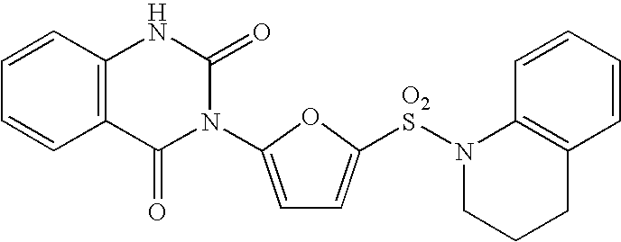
C12=C(C=CC=C1)NC(=O)N(C1=CC=C([O2S]N3CCCC4=C3C=CC=C4)O1)C2=O
